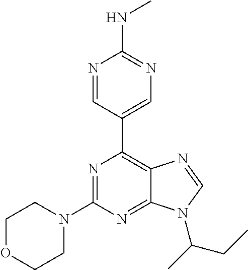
N1=CC(C2=C3C(=NC(N4CCOCC4)=N2)N(C(C)CC)C=N3)=CN=C1NC
